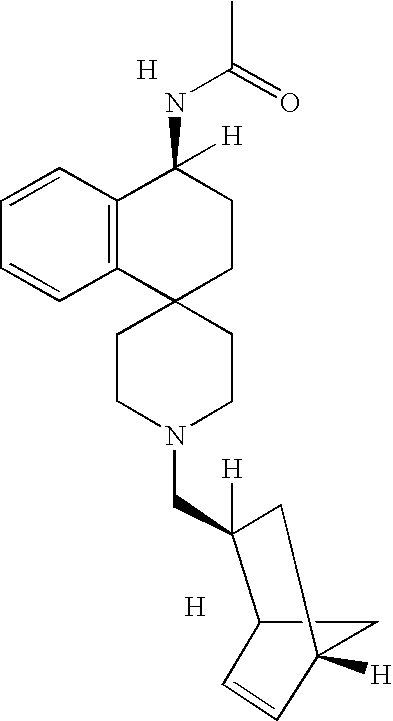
C12CC([H])(C=C1)CC2(CN1CCC2(CC1)CCC(NC(C)=O)([H])C1=C2C=CC=C1)[H].[H].[H]
